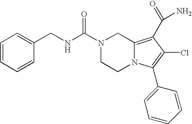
N(C(=O)N1CCN2C(=C(C(N)=O)C(Cl)=C2C2=CC=CC=C2)C1)CC1=CC=CC=C1
